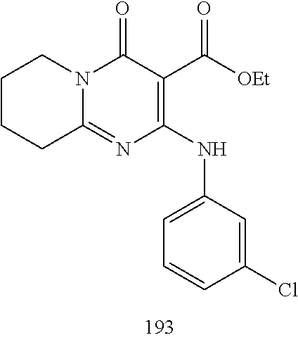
C1CCCC2=NC(NC3=CC=CC(Cl)=C3)=C(C([OEt])=O)C(=O)N12
